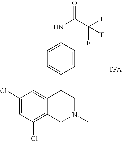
C1(Cl)=CC(Cl)=C2C(=C1)C(C1=CC=C(NC(=O)C(F)(F)F)C=C1)CN(C)C2
